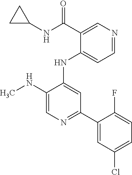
C1(NC2=CC(C3=CC(Cl)=CC=C3F)=NC=C2NC)=CC=NC=C1C(NC1CC1)=O
